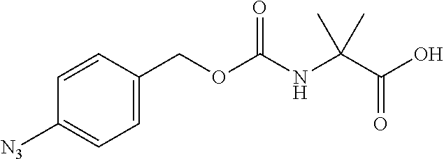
C1=C(COC(NC(C(O)=O)(C)C)=O)C=CC([N3])=C1
